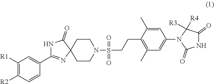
C1([R1])=C([R2])C=CC(C2=NC3(C(=O)N2)CCN(S(=O)(=O)CCC2=C(C)C=C(N4C(=O)NC(=O)C4([R4])[R3])C=C2C)CC3)=C1
